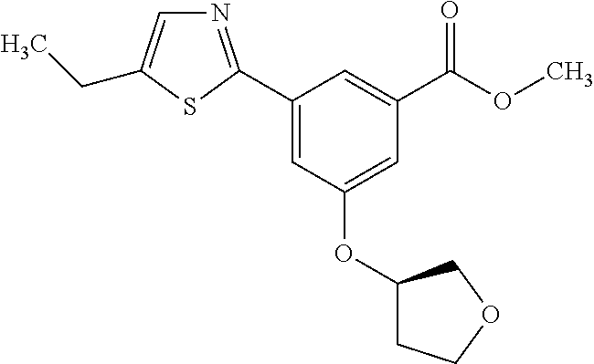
N1=C(C2=CC(OC3CCOC3)=CC(C(OC)=O)=C2)SC(CC)=C1
